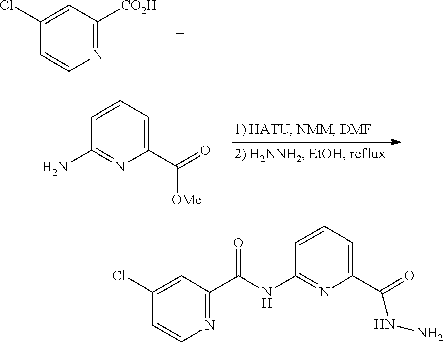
N1=C([CO2H])C=C(Cl)C=C1.C1(C(=O)[OMe])=CC=CC(N)=N1.N1=C(C(=O)NC2=NC(C(=O)NN)=CC=C2)C=C(Cl)C=C1
